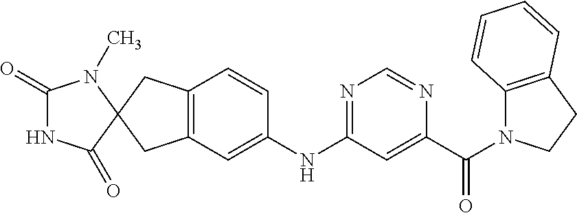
C1(=O)NC(=O)C2(N1C)CC1=C(C2)C=C(NC2=NC=NC(C(=O)N3C4=C(CC3)C=CC=C4)=C2)C=C1
